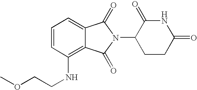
C1=CC(NCCOC)=C2C(=C1)C(=O)N(C1CCC(=O)NC1=O)C2=O
